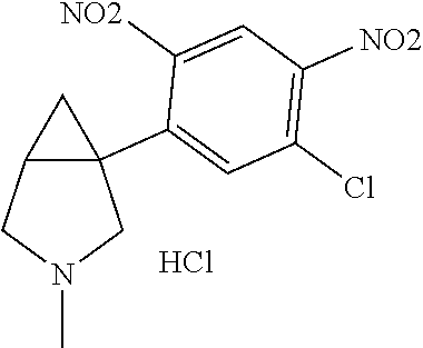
C12C(C3=CC(Cl)=C([NO2])C=C3[NO2])(CN(C)C1)C2.Cl
